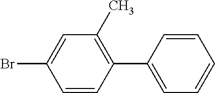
C1=CC(C2=CC=CC=C2)=C(C)C=C1Br
